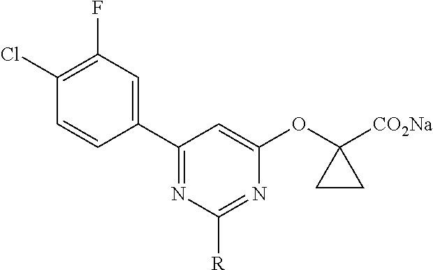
C1(C2=CC(F)=C(Cl)C=C2)=NC([R])=NC(OC2([CO2Na])CC2)=C1
